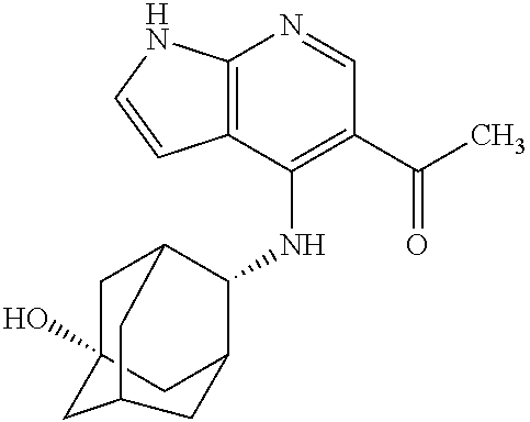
C12=C(C(NC3C4CC5(O)CC3CC(C5)C4)=C(C(C)=O)C=N1)C=CN2
